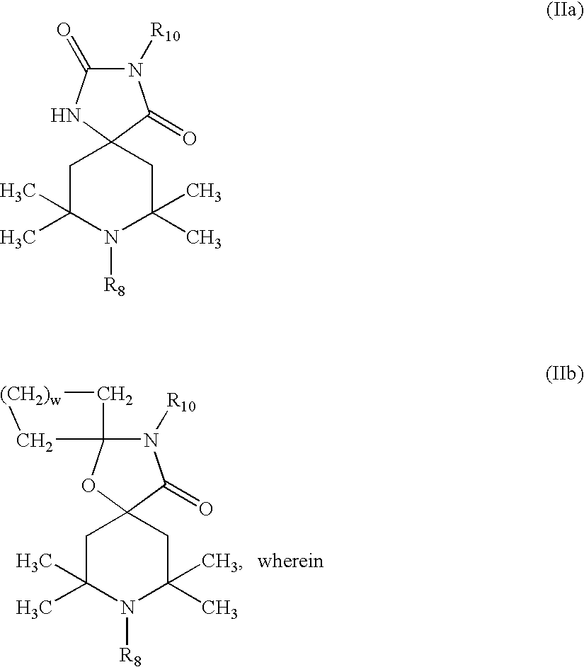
C1C(C)(C)N([R8])C(C)(C)CC12OC1(N([R10])C2=O)C[(CH2)w]C1.C1C(C)(C)N([R8])C(C)(C)CC12NC(=O)N([R10])C2=O
